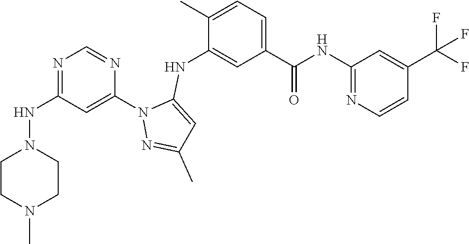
N1=C(NN2CCN(C)CC2)C=C(N2N=C(C)C=C2NC2=CC(C(NC3=NC=CC(C(F)(F)F)=C3)=O)=CC=C2C)N=C1
